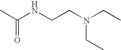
C(NCCN(CC)CC)(C)=O
